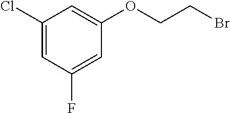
C1(Cl)=CC(F)=CC(OCCBr)=C1
